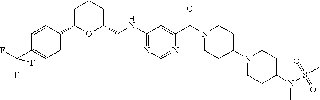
C1C(C2=CC=C(C(F)(F)F)C=C2)OC(CNC2=NC=NC(C(=O)N3CCC(N4CCC(N(S(=O)(=O)C)C)CC4)CC3)=C2C)CC1
